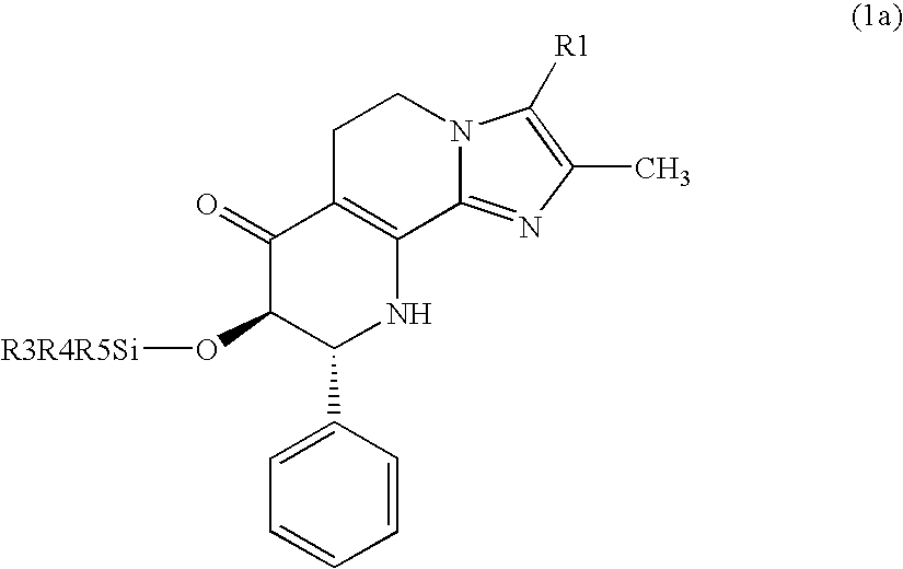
C1(=O)C(O[R3R4R5Si])C(C2=CC=CC=C2)NC2=C1CCN1C2=NC(C)=C1[R1]
